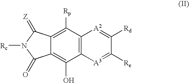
C1([Rp])=C2C(=C(O)C3=C1[A2]=C([Rd])C([Re])=[A3]3)C(=O)N([Rc])C2=[Z]
